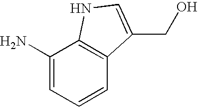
C1(N)=CC=CC2=C1NC=C2CO
